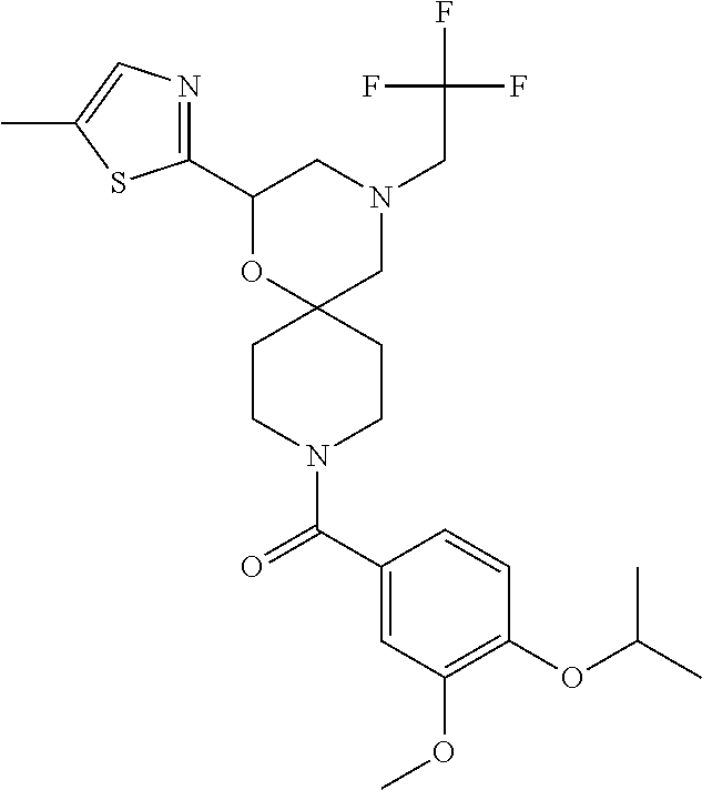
N1(CC(F)(F)F)CC2(OC(C3=NC=C(C)S3)C1)CCN(C(C1=CC(OC)=C(OC(C)C)C=C1)=O)CC2
